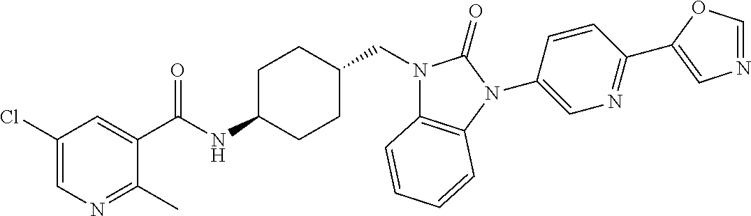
C1(Cl)=CN=C(C)C(C(NC2CCC(CN3C4=C(N(C5=CN=C(C6=CN=CO6)C=C5)C3=O)C=CC=C4)CC2)=O)=C1
